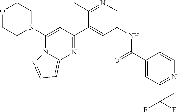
O1CCN(C2=CC(C3=CC(NC(=O)C4=CC(C(F)(F)C)=NC=C4)=CN=C3C)=NC3=CC=NN23)CC1
